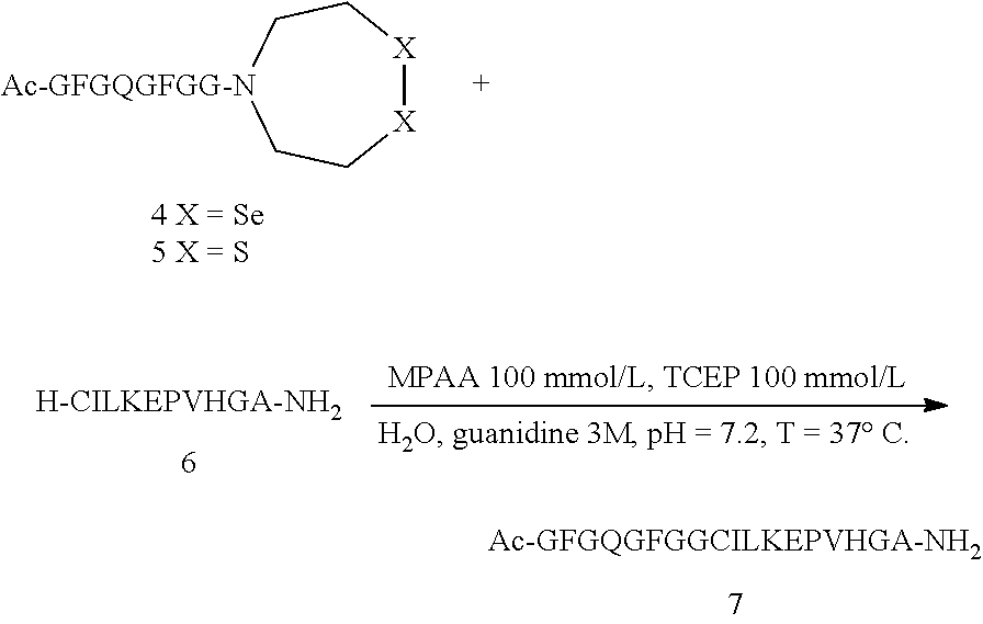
[X]1[X]CC[Ac-GFGQGFGG-N]CC1
